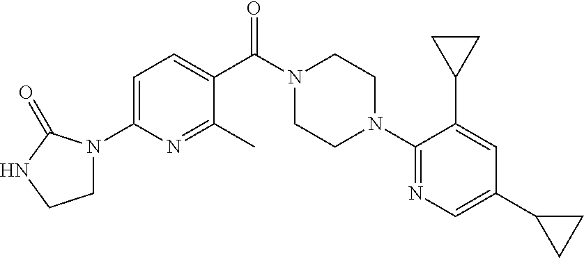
C1=C(N2CCNC2=O)N=C(C)C(C(N2CCN(C3=NC=C(C4CC4)C=C3C3CC3)CC2)=O)=C1
